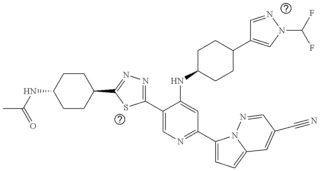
C1(C2=NN=C(C3CCC(NC(=O)C)CC3)S2)=CN=C(C2=CC=C3N2N=CC(C#N)=C3)C=C1NC1CCC(C2=CN(C(F)F)N=C2)CC1
